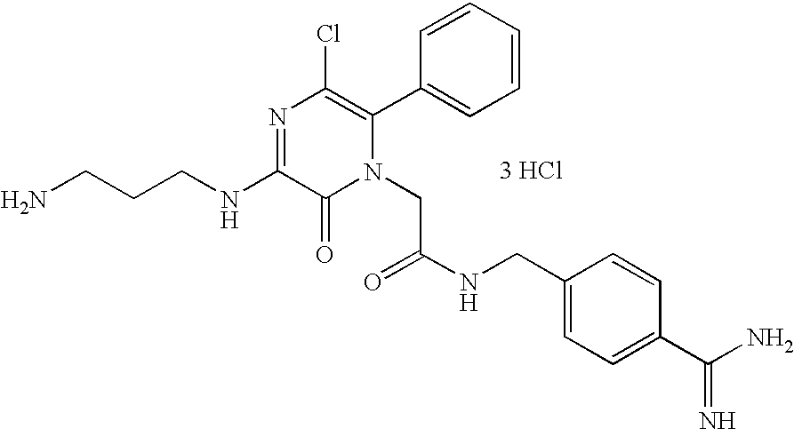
[3 HCl].C(CCNC1=NC(Cl)=C(C2=CC=CC=C2)N(CC(NCC2=CC=C(C(N)=N)C=C2)=O)C1=O)N
